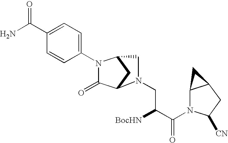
C1(N2C(=O)C3CC2CN3CC([BocHN])C(=O)N2C3C(CC2[CN])C3)=CC=C(C(N)=O)C=C1
